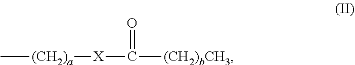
C[(CH2)a][X]C(=O)[(CH2)bCH3]
